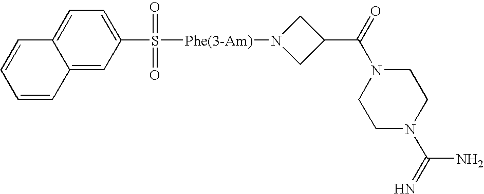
C12=CC=C(S([Phe(3-Am)]N3CC(C(=O)N4CCN(C(=N)N)CC4)C3)(=O)=O)C=C1C=CC=C2
